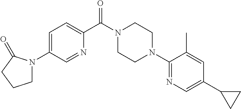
C1N(C2=CC=C(C(N3CCN(C4=NC=C(C5CC5)C=C4C)CC3)=O)N=C2)C(=O)CC1
